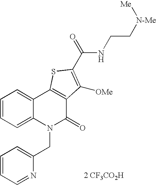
[2 CF3CO2H].N(C(=O)C1=C([OMe])C2=C(C3=CC=CC=C3N(CC3=CC=CC=N3)C2=O)S1)CC[N-Me][Me]
